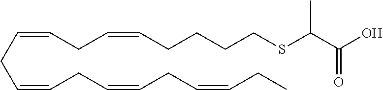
C(CC=CCC=CCC=CCC)=CCC=CCCCCSC(C(O)=O)C
